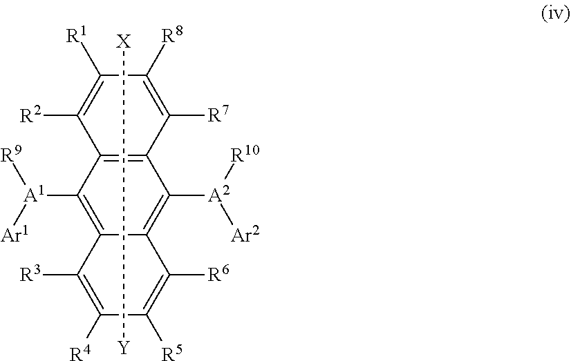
C12=C(C([A1]([Ar1])[R9])=C3C([R3])=C([R4])C([R5])=C([R6])C3=C1[A2]([R10])[Ar2])C([R2])=C([R1])C([R8])=C2[R7].[Y][X]
